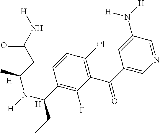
[H].[H].N1=CC(N([H])[H])=CC(C(=O)C2=C(Cl)C=CC(C(N([H])C(CC(N[H])=O)C)CC)=C2F)=C1
